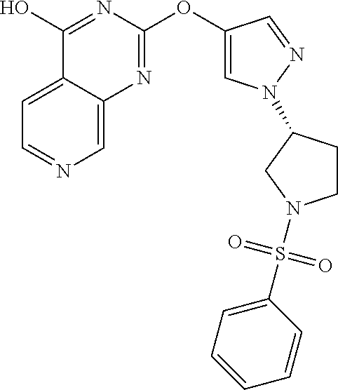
C12=CC=NC=C1N=C(OC1=CN(C3CCN(S(=O)(=O)C4=CC=CC=C4)C3)N=C1)N=C2O
